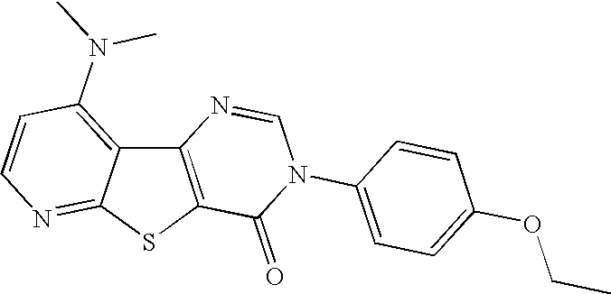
C12=C(SC3=NC=CC(N(C)C)=C13)C(=O)N(C1=CC=C(OCC)C=C1)C=N2
